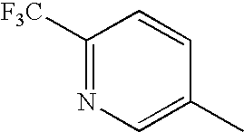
C1([F3C])=NC=C(C)C=C1
